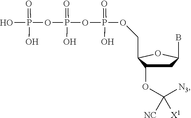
O(P(OP(OP(=O)(O)O)(=O)O)(=O)O)CC1C(OC([N3])([NC])[X1])CC(B)O1
